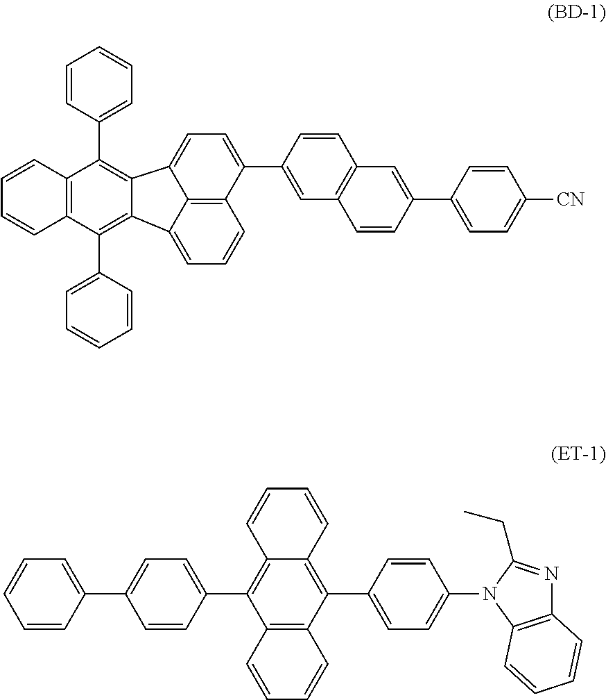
C12=C(C(C3=CC=CC=C3)=C3C(=C1C1=CC=CC=C1)C1=CC=C(C4=CC5=C(C=C4)C=C(C4=CC=C([CN])C=C4)C=C5)C4=C1C3=CC=C4)C=CC=C2.C12=C(C(C3=CC=C(N4C5=C(N=C4CC)C=CC=C5)C=C3)=C3C(=C1C1=CC=C(C4=CC=CC=C4)C=C1)C=CC=C3)C=CC=C2
